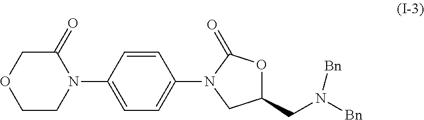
C1=CC(N2C(=O)COCC2)=CC=C1N1CC(CN([Bn])[Bn])OC1=O
